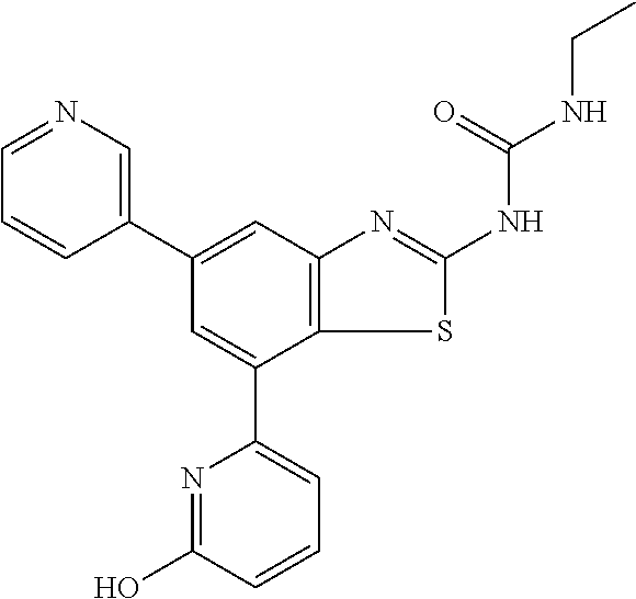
C1(C2=CN=CC=C2)=CC2=C(C(C3=CC=CC(O)=N3)=C1)SC(NC(NCC)=O)=N2
